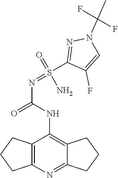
C(=O)(N=S(N)(C1=NN(C(F)(C)F)C=C1F)=O)NC1=C2C(=NC3=C1CCC3)CCC2
